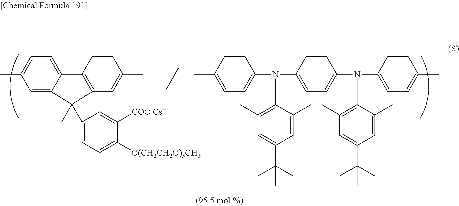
C12=CC=C(C)C=C1C(C)(C1=CC=C([O(CH2CH2O)3CH3])C([COO-Cs+])=C1)C1=C2C=CC(C)=C1.C1=CC(C)=CC=C1N(C1=CC=C(N(C2=CC=C(C)C=C2)C2=C(C)C=C(C(C)(C)C)C=C2C)C=C1)C1=C(C)C=C(C(C)(C)C)C=C1C
